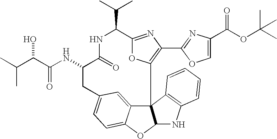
C123C4=CC(=CC=C4OC1NC1=C2C=CC=C1)CC(NC(C(C(C)C)O)=O)C(=O)NC(C(C)C)C1=NC(C2=NC(C(OC(C)(C)C)=O)=CO2)=C3O1
